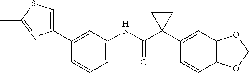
C1=C(NC(C2(C3=CC4=C(C=C3)OCO4)CC2)=O)C=C(C2=CSC(C)=N2)C=C1
